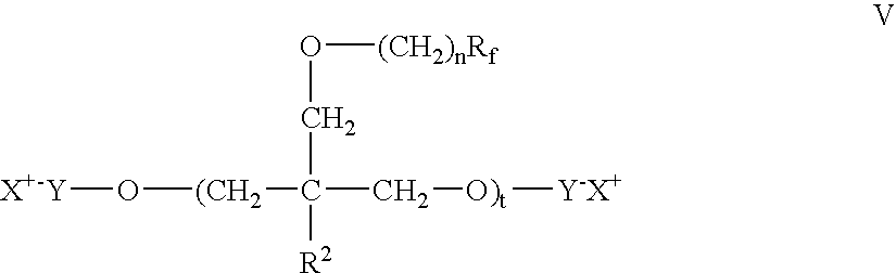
[X+-Y]O[(CH2]C(C[O)t][Y-X+])(CO[(CH2)nRf])[R2]
